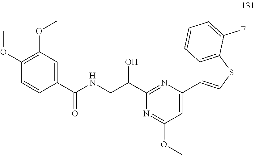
C1(C(NCC(C2=NC(C3=CSC4=C3C=CC=C4F)=CC(OC)=N2)O)=O)=CC(OC)=C(OC)C=C1
